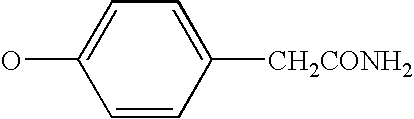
C1=CC([CH2CONH2])=CC=C1O
